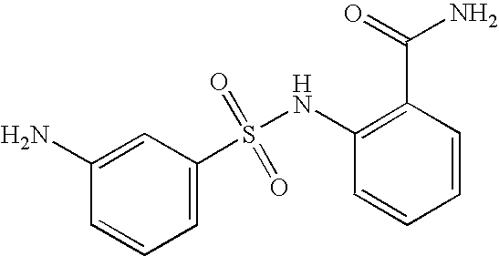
N(S(C1=CC=CC(N)=C1)(=O)=O)C1=C(C(N)=O)C=CC=C1
